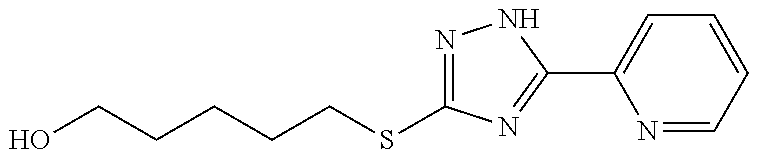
OCCCCCSC1=NNC(C2=CC=CC=N2)=N1
